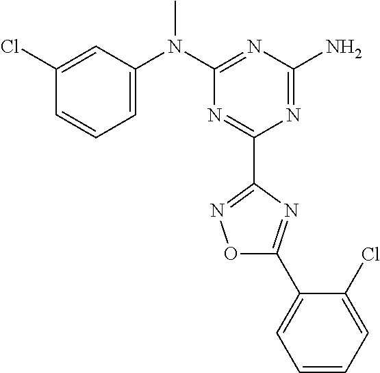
C1(Cl)=CC(N(C2=NC(N)=NC(C3=NOC(C4=CC=CC=C4Cl)=N3)=N2)C)=CC=C1
